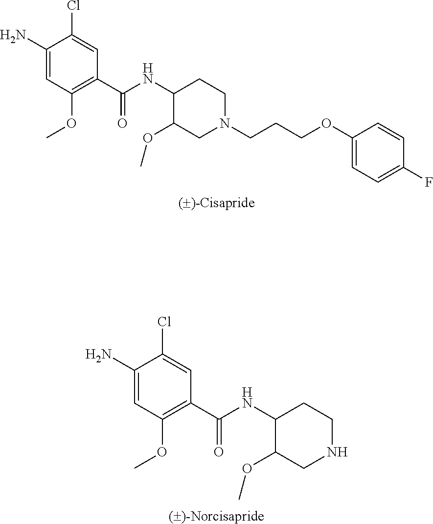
C1(N)=CC(OC)=C(C(NC2C(OC)CN(CCCOC3=CC=C(F)C=C3)CC2)=O)C=C1Cl.C1(N)=CC(OC)=C(C(NC2C(OC)CNCC2)=O)C=C1Cl
